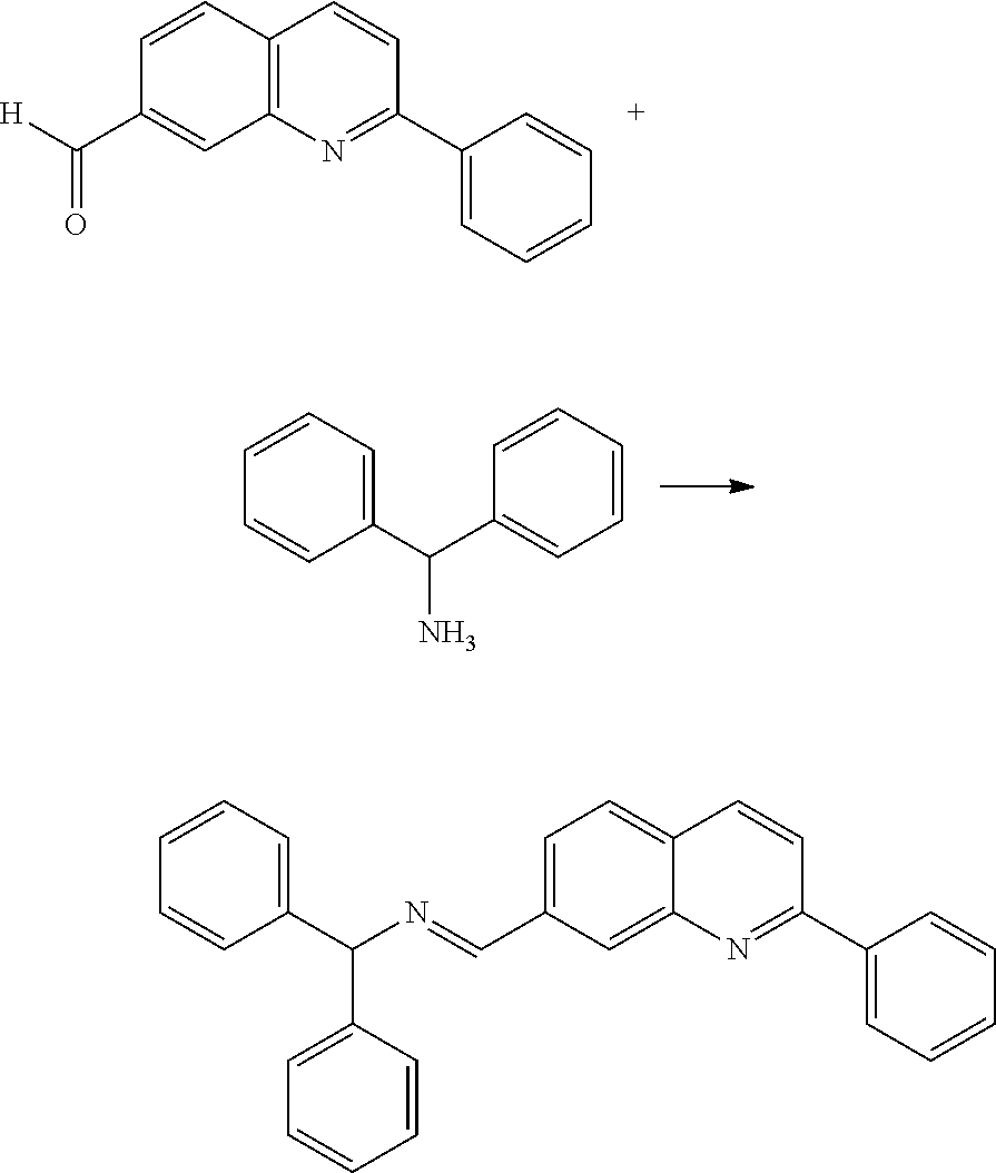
C(C1=CC=CC=C1)(C1=CC=CC=C1)N.C12=C(N=C(C3=CC=CC=C3)C=C1)C=C(C([H])=O)C=C2.C1=C(C=NC(C2=CC=CC=C2)C2=CC=CC=C2)C=C2C(=C1)C=CC(C1=CC=CC=C1)=N2
